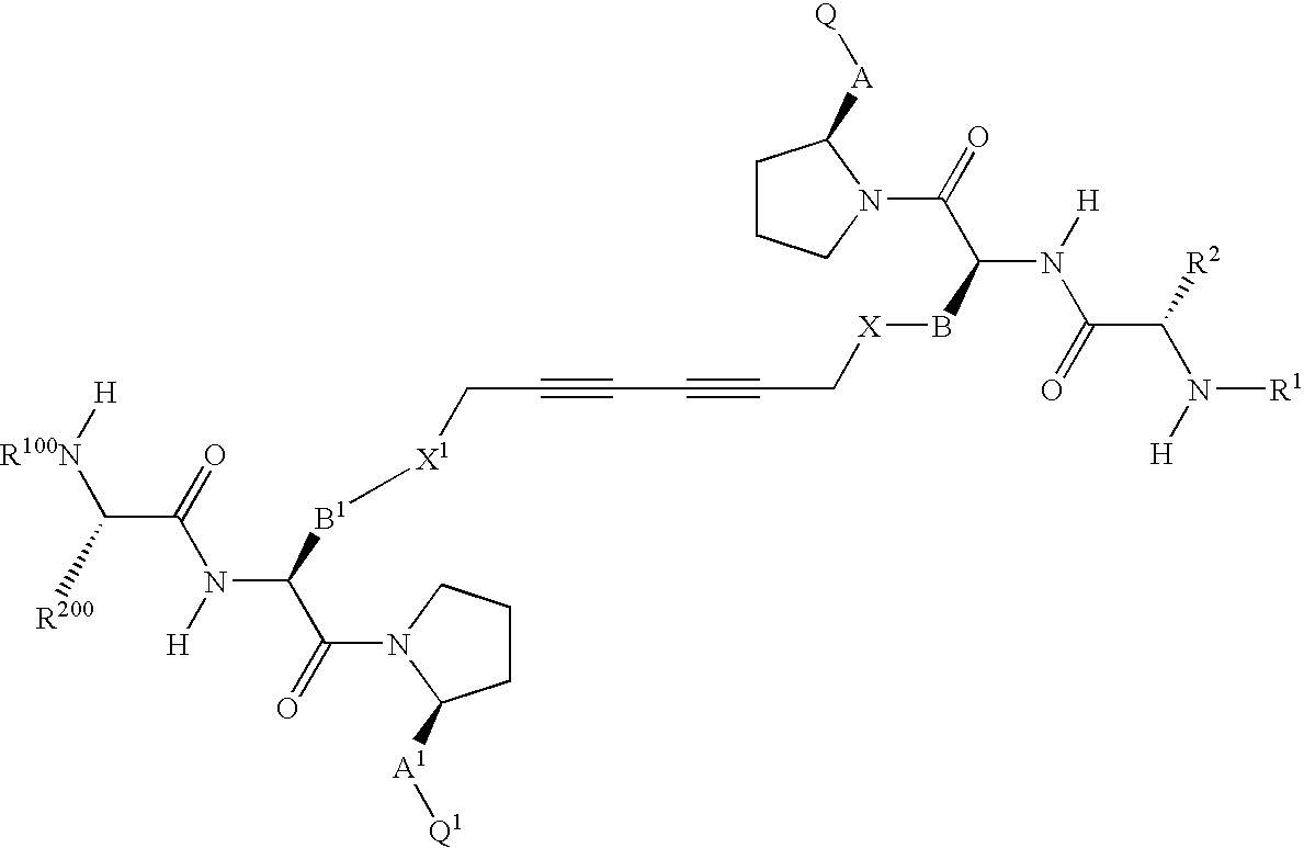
[R100N](C([R200])C(=O)N([H])C([B1][X1]CC#CC#CC[X]BC(N([H])C(=O)C(N([H])[R1])[R2])C(=O)N1C([A][Q])CCC1)C(=O)N1C([A1][Q1])CCC1)[H]
